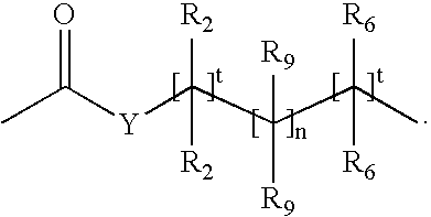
CC([Y]C(C(C(C)([R6])[R6])([R9])[R9])([R2])[R2])=O
